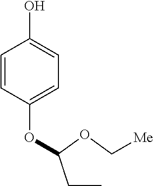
C1=CC(OC(CC)OC[Me])=CC=C1O
